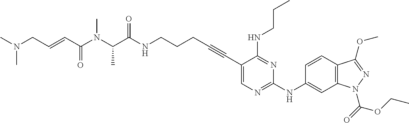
C1(C#CCCCNC(C(C)N(C)C(C=CCN(C)C)=O)=O)=CN=C(NC2=CC3=C(C=C2)C(OC)=NN3C(OCC)=O)N=C1NCCC
